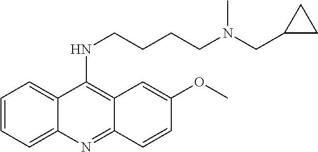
N(C1=C2C(=NC3=CC=CC=C13)C=CC(OC)=C2)CCCCN(CC1CC1)C
